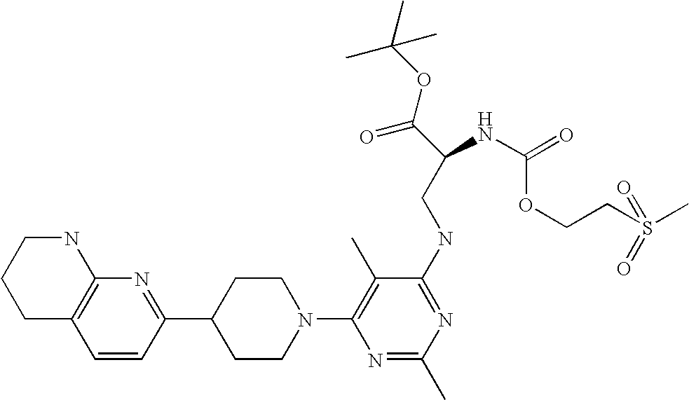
C1=CC(C2CCN(C3=C(C)C(NCC(C(=O)OC(C)(C)C)NC(=O)OCCS(C)(=O)=O)=NC(C)=N3)CC2)=NC2=C1CCCN2
